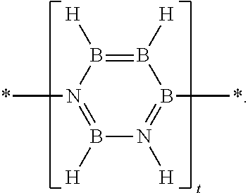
B1([H])=B([H])N(*)=B([H])N([H])=B1*
